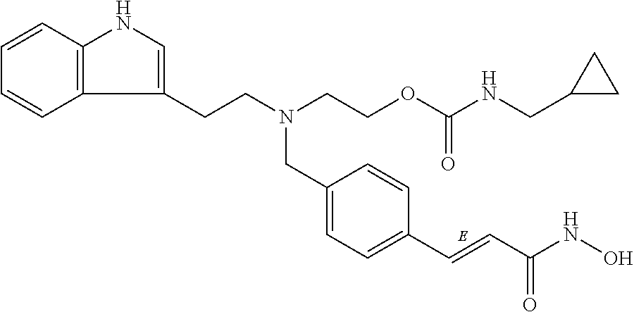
C12=C(C=CC=C1)NC=C2CCN(CCOC(NCC1CC1)=O)CC1=CC=C(C=CC(NO)=O)C=C1
